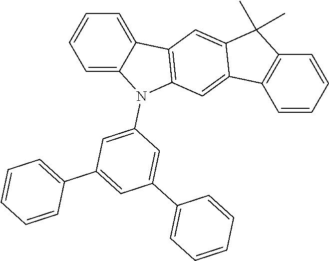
C12=C(C=CC=C1)C1=CC3=C(C=C1C2(C)C)C1=CC=CC=C1N3C1=CC(C2=CC=CC=C2)=CC(C2=CC=CC=C2)=C1
